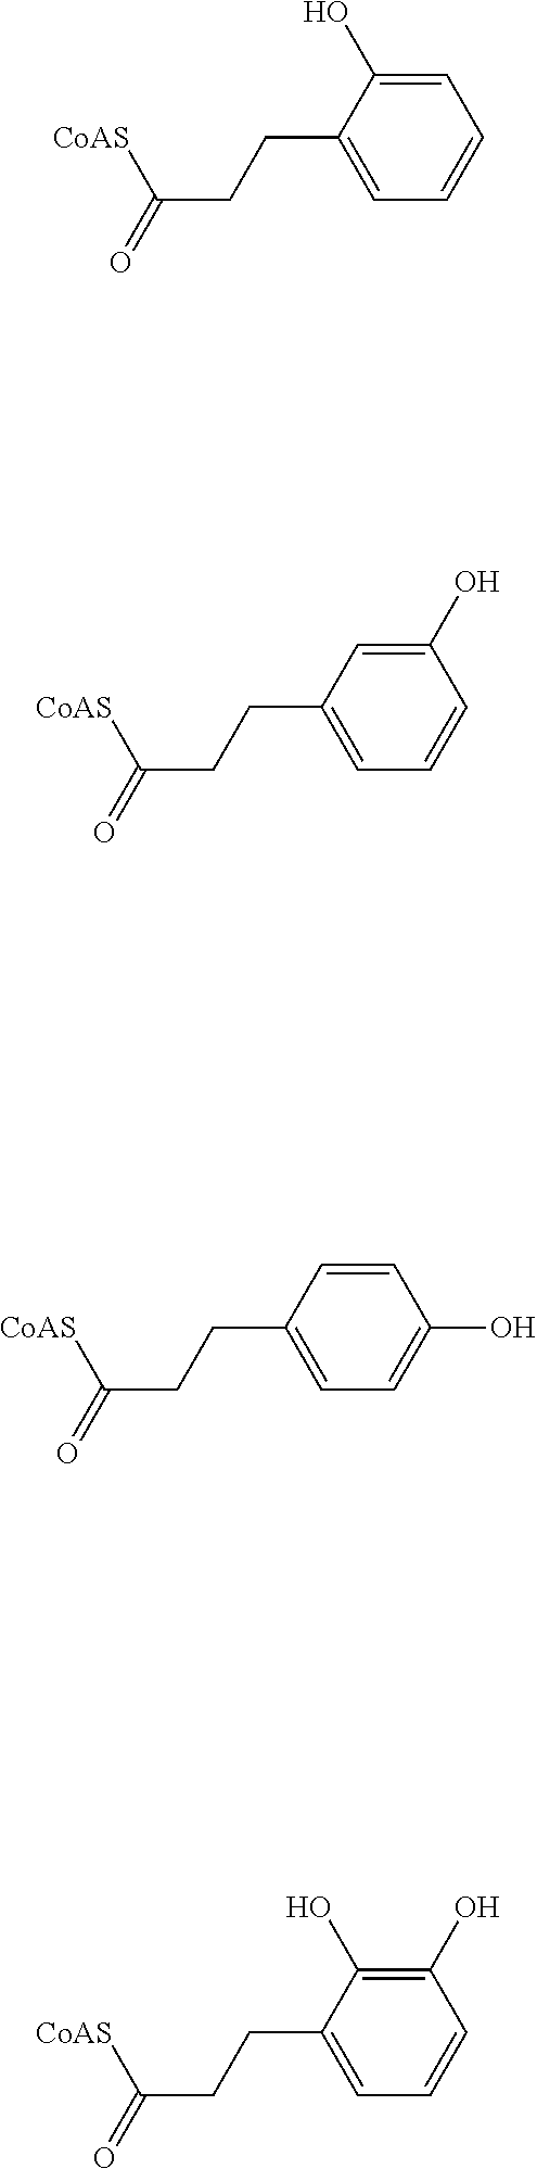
C1(CCC(=O)[CoAS])=CC=CC=C1O.C1(CCC(=O)[CoAS])=CC=CC(O)=C1.C1(CCC(=O)[CoAS])=CC=C(O)C=C1.C1(CCC(=O)[CoAS])=CC=CC(O)=C1O
